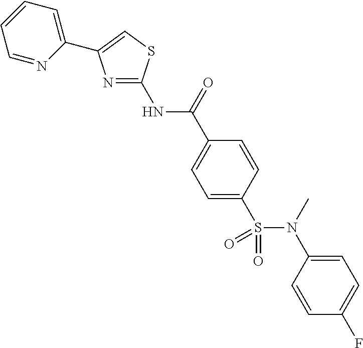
N1=C(NC(C2=CC=C(S(N(C3=CC=C(F)C=C3)C)(=O)=O)C=C2)=O)SC=C1C1=CC=CC=N1
